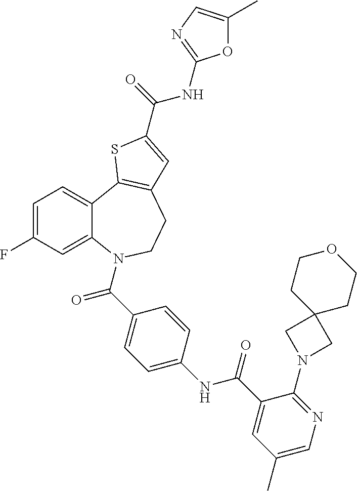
C1=C(F)C=C2C(=C1)C1=C(CCN2C(=O)C2=CC=C(NC(=O)C3=CC(C)=CN=C3N3CC4(C3)CCOCC4)C=C2)C=C(C(=O)NC2=NC=C(C)O2)S1
